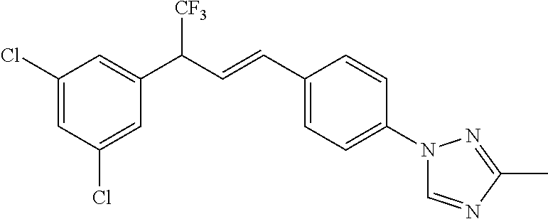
C1(C(C=CC2=CC=C(N3C=NC(C)=N3)C=C2)[CF3])=CC(Cl)=CC(Cl)=C1
